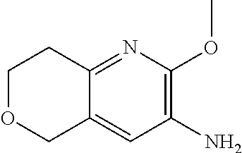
O1CC2=CC(N)=C(OC)N=C2CC1
